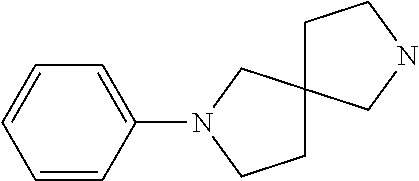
C1C2(CNC1)CCN(C1=CC=CC=C1)C2
